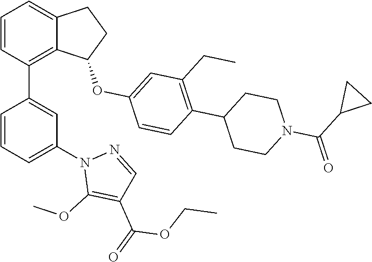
C1=CC(C2=CC(N3C(OC)=C(C(=O)OCC)C=N3)=CC=C2)=C2C(=C1)CCC2OC1=CC(CC)=C(C2CCN(C(C3CC3)=O)CC2)C=C1
